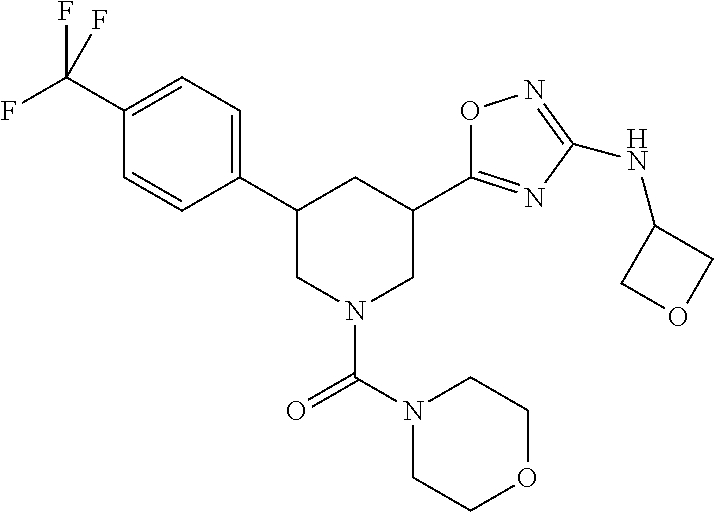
C1=C(C(F)(F)F)C=CC(C2CN(C(N3CCOCC3)=O)CC(C3=NC(NC4COC4)=NO3)C2)=C1
